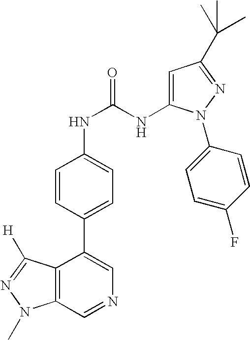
C12=C(C=NC=C1C1=CC=C(NC(NC3=CC(C(C)(C)C)=NN3C3=CC=C(F)C=C3)=O)C=C1)N(C)N=C2[H]
